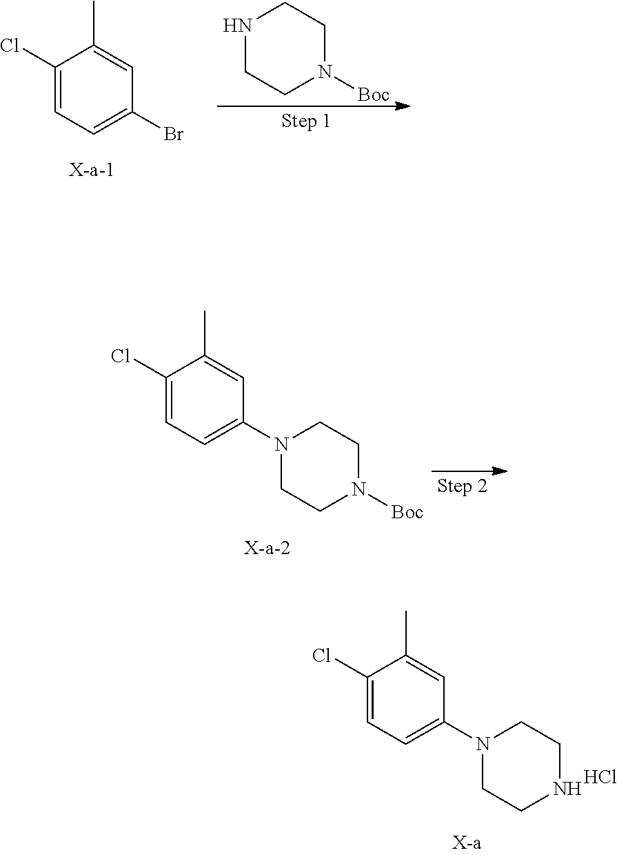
C1(Cl)=CC=C(Br)C=C1C.N1CCN([Boc])CC1.C1(Cl)=CC=C(N2CCN([Boc])CC2)C=C1C.C1(Cl)=CC=C(N2CCNCC2)C=C1C.Cl
